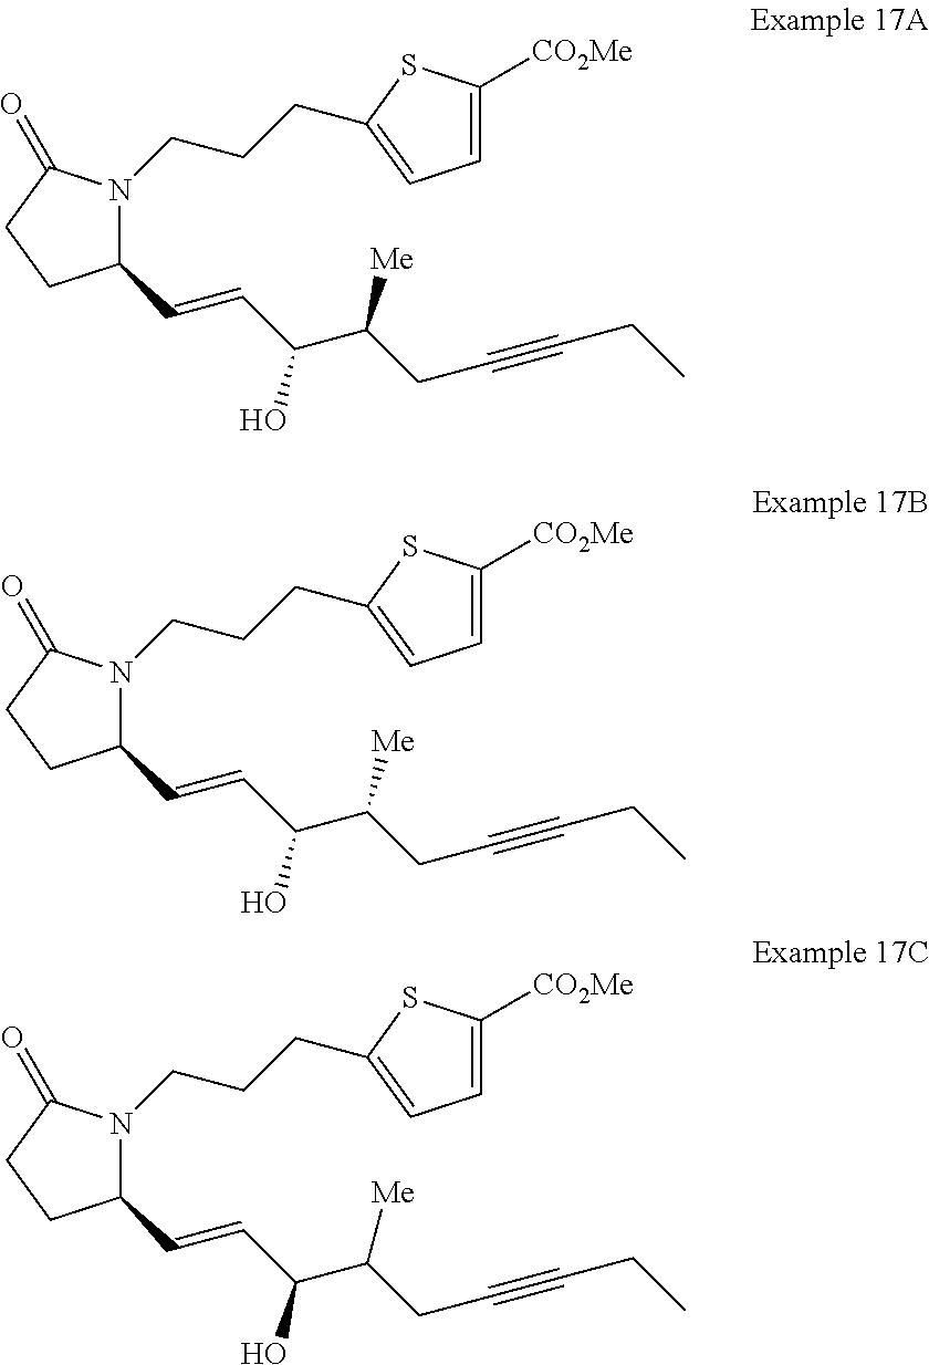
C1(C=CC(C(CC#CCC)[Me])O)N(CCCC2=CC=C([CO2Me])S2)C(=O)CC1.C1(C=CC(C(CC#CCC)[Me])O)N(CCCC2=CC=C([CO2Me])S2)C(=O)CC1.C1(C=CC(C(CC#CCC)[Me])O)N(CCCC2=CC=C([CO2Me])S2)C(=O)CC1
